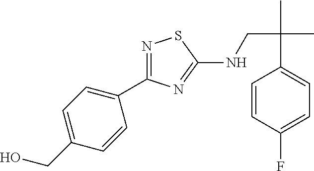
N1=C(C2=CC=C(CO)C=C2)N=C(NCC(C)(C)C2=CC=C(F)C=C2)S1
